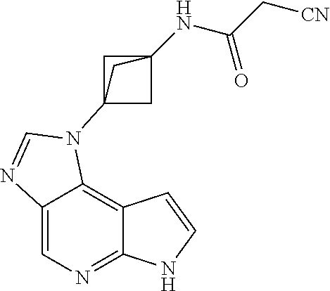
C1=C2C(=C3C(=N1)NC=C3)N(C13CC(NC(C[CN])=O)(C1)C3)C=N2
